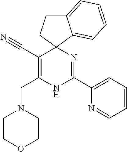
C(C1=C(CN2CCOCC2)NC(C2=CC=CC=N2)=NC12CCC1=CC=CC=C12)#N
